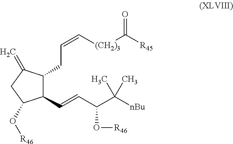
C1(C=CC(O[R46])C([nBu])(C)C)C(CC=C[(CH2)3]C([R45])=O)C(=C)CC1O[R46]
